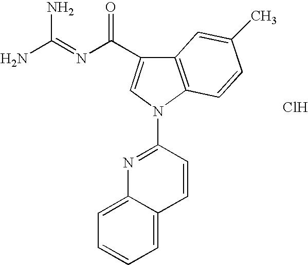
NC(=NC(=O)C1=CN(C2=NC3=CC=CC=C3C=C2)C2=C1C=C(C)C=C2)N.Cl
